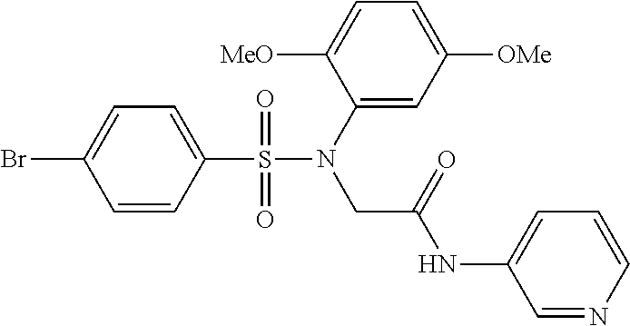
C1=CC(S(N(C2=CC([OMe])=CC=C2[MeO])CC(NC2=CC=CN=C2)=O)(=O)=O)=CC=C1Br
